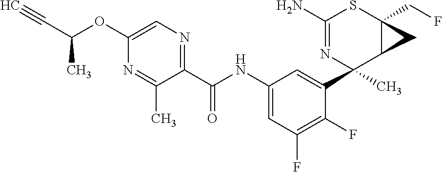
C1(N)=NC(C2=CC(NC(C3=NC=C(OC(C#C)C)N=C3C)=O)=CC(F)=C2F)(C)C2C(CF)(S1)C2
